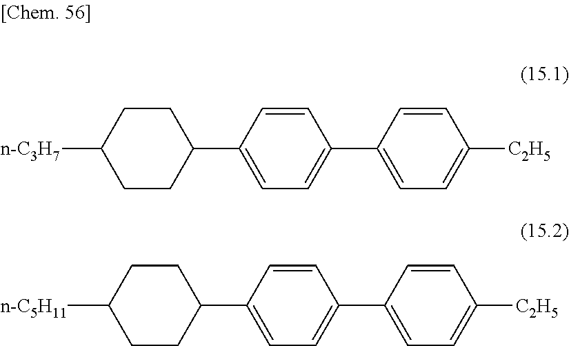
C1(C2=CC=C(C3=CC=C([C2H5])C=C3)C=C2)CCC([n-C3H7])CC1.C1(C2=CC=C(C3=CC=C([C2H5])C=C3)C=C2)CCC([n-C5H11])CC1
